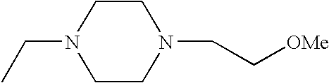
C1CN(CC[OMe])CCN1CC
